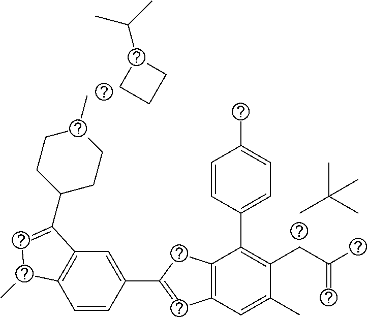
C1=CC(C2=CC3=C(C2)C(C2=CC=C(C)C=C2)=C(CC(C)=C)C(C)=C3)=CC2=C1C(C)C=C2C1CCC(C)CC1.CC(C)(C)C.C1CCC1C(C)C
